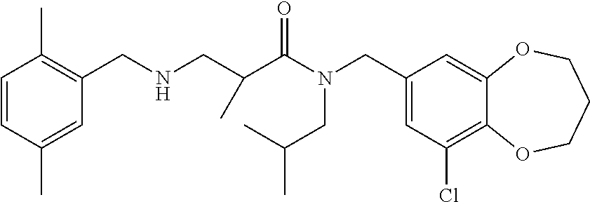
C1(CN(C(=O)C(CNCC2=C(C)C=CC(C)=C2)C)CC(C)C)=CC(Cl)=C2C(=C1)OCCCO2
